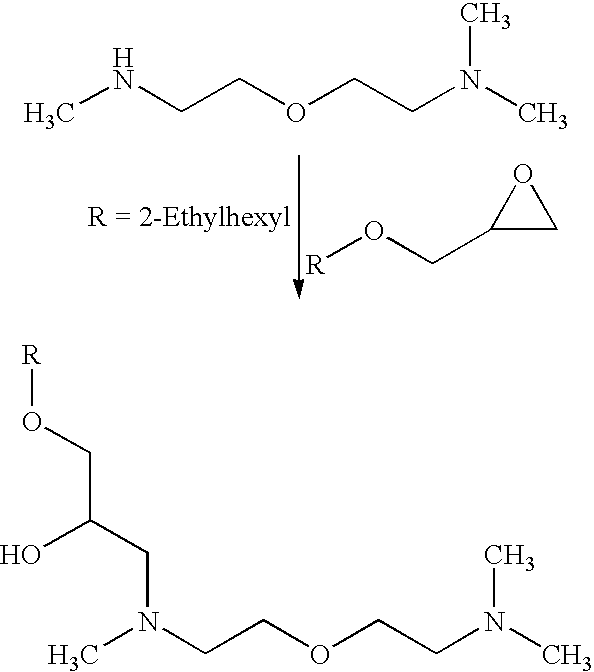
[R]OCC1CO1.CNCCOCCN(C)C.[R]OCC(CN(CCOCCN(C)C)C)O
